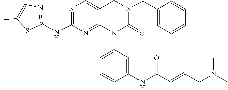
CN(CC=CC(NC1=CC(N2C(=O)N(CC3=CC=CC=C3)CC3=CN=C(NC4=NC=C(C)S4)N=C23)=CC=C1)=O)C
